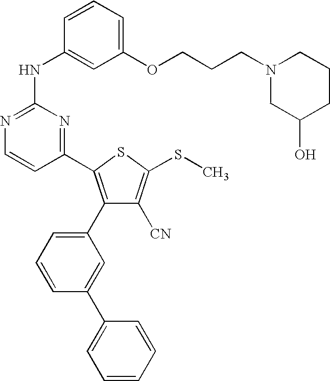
C1=CC(NC2=NC=CC(C3=C(C4=CC=CC(C5=CC=CC=C5)=C4)C([CN])=C(SC)S3)=N2)=CC(OCCCN2CCCC(O)C2)=C1
